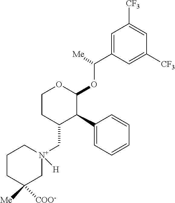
C1CC(C[N+]2([H])CCCC([Me])([COO-])C2)C(C2=CC=CC=C2)C(OC([Me])C2=CC([CF3])=CC([CF3])=C2)O1
